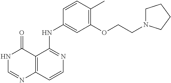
C12=C(C=CN=C1NC1=CC(OCCN3CCCC3)=C(C)C=C1)N=CNC2=O
